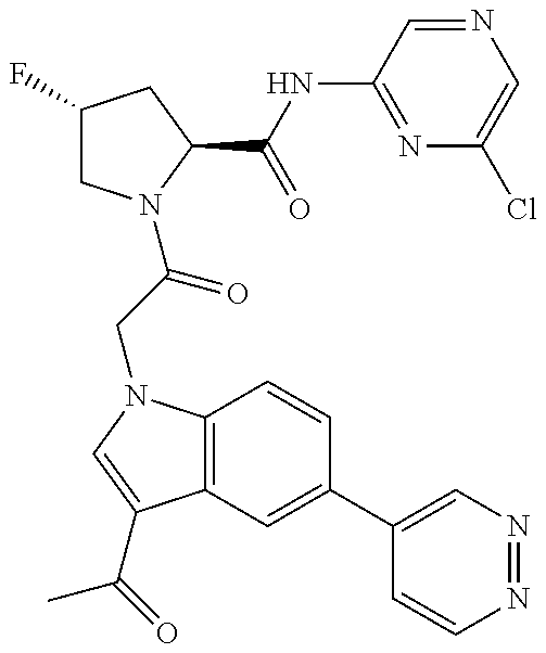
C1(F)CN(C(CN2C3=C(C(C(=O)C)=C2)C=C(C2=CN=NC=C2)C=C3)=O)C(C(NC2=NC(Cl)=CN=C2)=O)C1
